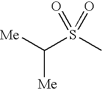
[Me]C(S(C)(=O)=O)[Me]
